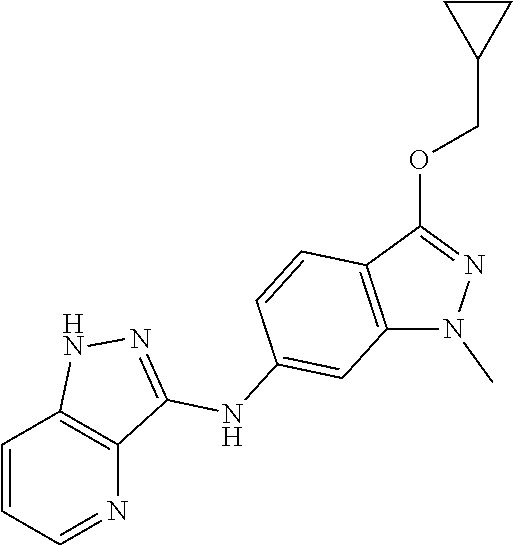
C1=CC=NC2=C1NN=C2NC1=CC2=C(C(OCC3CC3)=NN2C)C=C1
